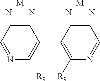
N.N.[M].N.N.[M].N1=CCCC=C1.N1=CCCC=C1[R9].[R9]
